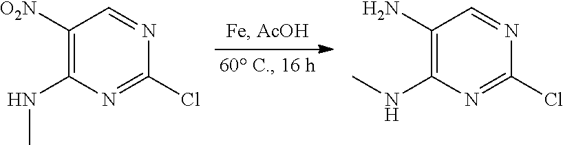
C1([O2N])=C(NC)N=C(Cl)N=C1.C1(N)=C(NC)N=C(Cl)N=C1
